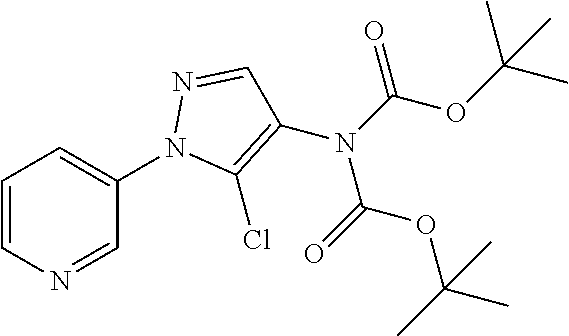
C1=CN=CC(N2C(Cl)=C(N(C(=O)OC(C)(C)C)C(OC(C)(C)C)=O)C=N2)=C1
